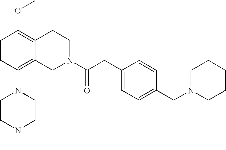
C1=CC(N2CCN(C)CC2)=C2C(=C1OC)CCN(C(CC1=CC=C(CN3CCCCC3)C=C1)=O)C2
